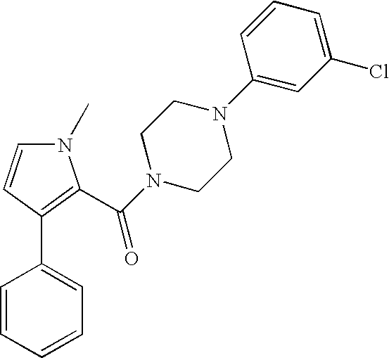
N1(C)C=CC(C2=CC=CC=C2)=C1C(N1CCN(C2=CC(Cl)=CC=C2)CC1)=O
